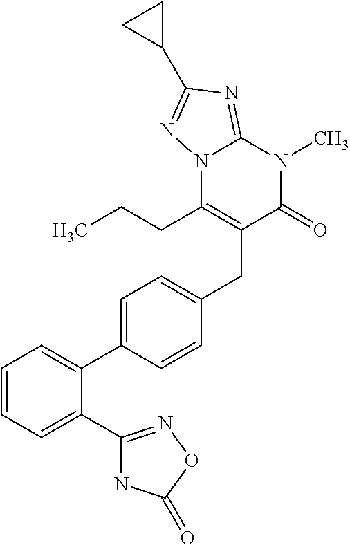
C1=CC=C(C2=NOC(=O)N2)C(C2=CC=C(CC3=C(CCC)N4C(=NC(C5CC5)=N4)N(C)C3=O)C=C2)=C1
